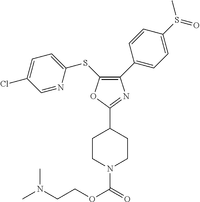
C1CN(C(=O)OCCN(C)C)CCC1C1=NC(C2=CC=C(S(C)=O)C=C2)=C(SC2=CC=C(Cl)C=N2)O1
